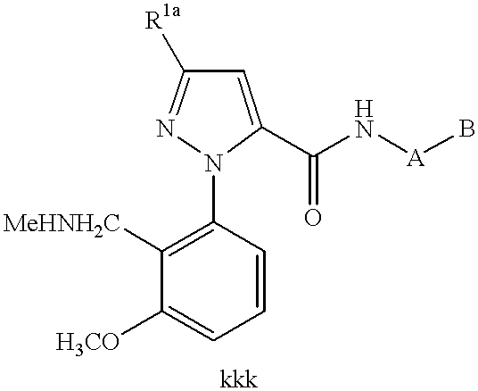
C1([MeHNH2C])=C(N2C(C(N[A]B)=O)=CC([R1a])=N2)C=CC=C1[H3CO]
